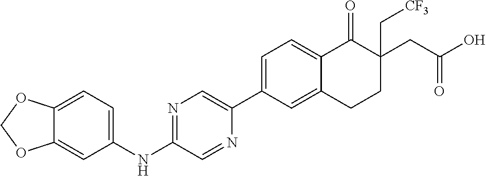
C1=C(C2=CN=C(NC3=CC=C4C(=C3)OCO4)C=N2)C=C2C(=C1)C(=O)C(CC(O)=O)(C[CF3])CC2
